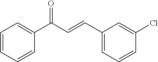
C1=CC=CC(C(C=CC2=CC=CC(Cl)=C2)=O)=C1
